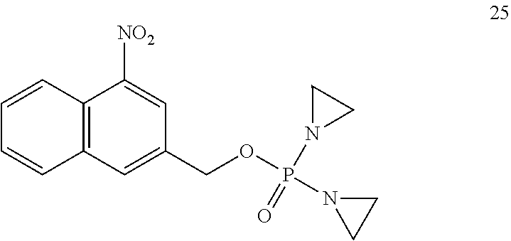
C12=C(C=CC=C1)C([NO2])=CC(COP(=O)(N1CC1)N1CC1)=C2
